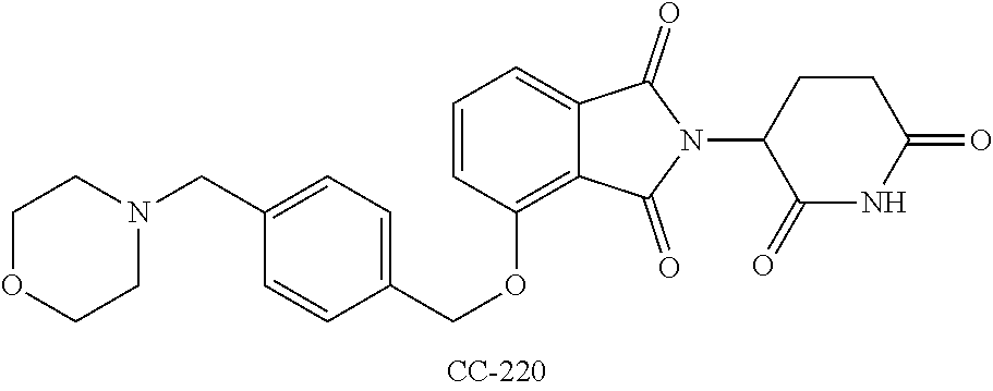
C1=CC(OCC2=CC=C(CN3CCOCC3)C=C2)=C2C(=C1)C(=O)N(C1C(=O)NC(=O)CC1)C2=O
